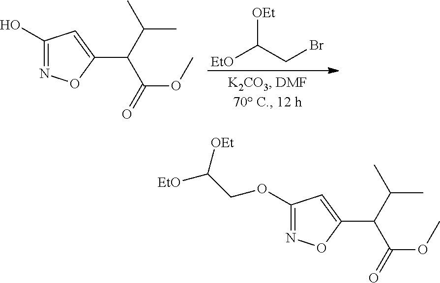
[EtO]C([OEt])CBr.C1(O)=NOC(C(C(C)C)C(=O)OC)=C1.C1(OCC([OEt])[EtO])=NOC(C(C(C)C)C(=O)OC)=C1
